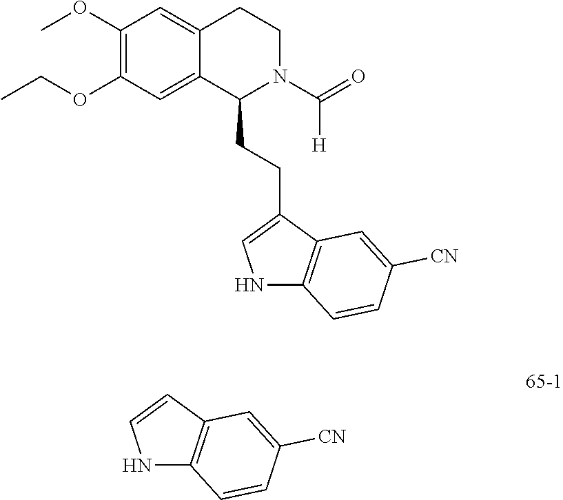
C1(OC)=C(OCC)C=C2C(=C1)CCN(C(=O)[H])C2CCC1=CNC2=C1C=C([CN])C=C2.C1=CNC2=C1C=C([CN])C=C2
